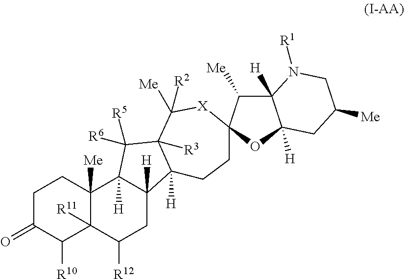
C1C(=O)C([R10])C2([R11])C([Me])(C1)C1([H])C([H])(CC2[R12])C2([H])C([R3])(C1([R5])[R6])C([R2])([Me])[X]C1(CC2)C([Me])C2([H])C([H])(O1)CC([Me])CN2[R1]
